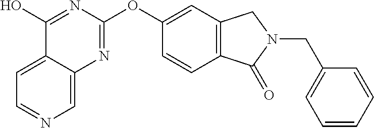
C1=C2C(=CN=C1)N=C(OC1=CC3=C(C=C1)C(=O)N(CC1=CC=CC=C1)C3)N=C2O
